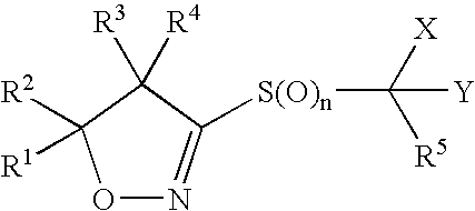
O1N=C([S(O)n]C([X])([R5])[Y])C([R3])([R4])C1([R2])[R1]
